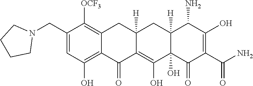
C12=C(O)C=C(CN3CCCC3)C([OCF3])=C1CC1([H])C(=C(O)C3(O)C([H])(C1)C(N)C(O)=C(C(N)=O)C3=O)C2=O
